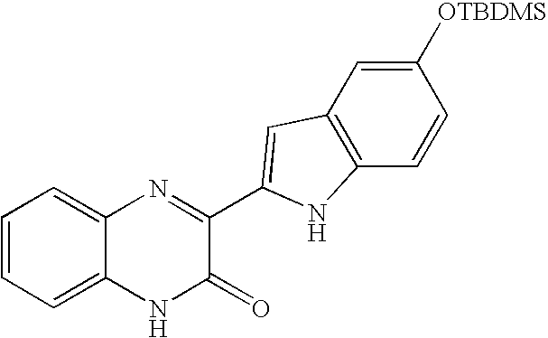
C1=CC=C2C(=C1)N=C(C1=CC3=C(C=CC([OTBDMS])=C3)N1)C(=O)N2
